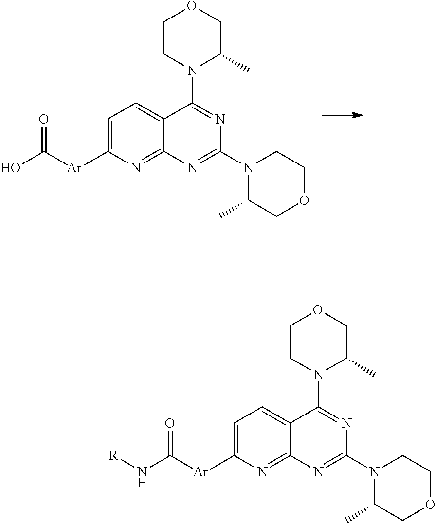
C1CN(C2=NC(N3C(C)COCC3)=NC3=NC([Ar]C(O)=O)=CC=C23)C(C)CO1.C1CN(C2=NC(N3C(C)COCC3)=NC3=NC([Ar]C(N[R])=O)=CC=C23)C(C)CO1
